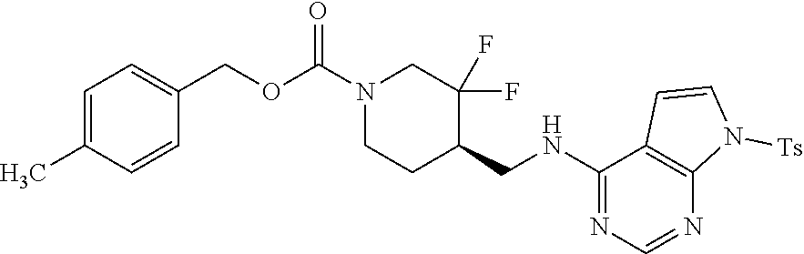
C1=CN([Ts])C2=C1C(NCC1CCN(C(=O)OCC3=CC=C(C)C=C3)CC1(F)F)=NC=N2
